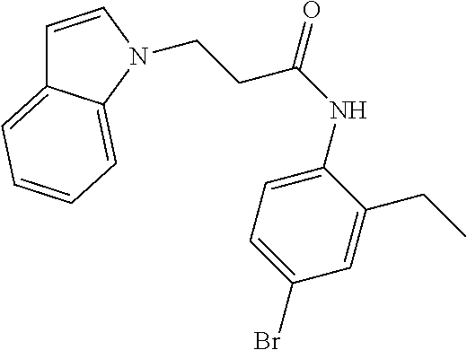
C1=CN(CCC(=O)NC2=CC=C(Br)C=C2CC)C2=CC=CC=C12
